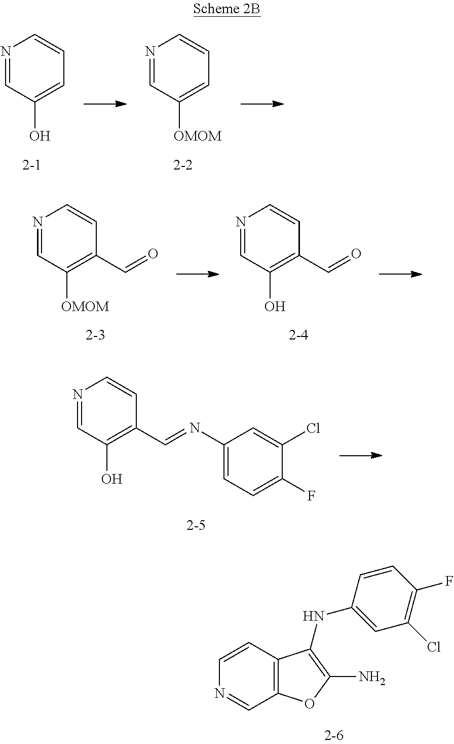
N1=CC(O)=CC=C1.N1=CC([OMOM])=CC=C1.N1=CC([OMOM])=C(C=O)C=C1.N1=CC(O)=C(C=O)C=C1.C12=C(C=CN=C1)C(NC1=CC(Cl)=C(F)C=C1)=C(N)O2.N1=CC(O)=C(C=NC2=CC=C(F)C(Cl)=C2)C=C1
